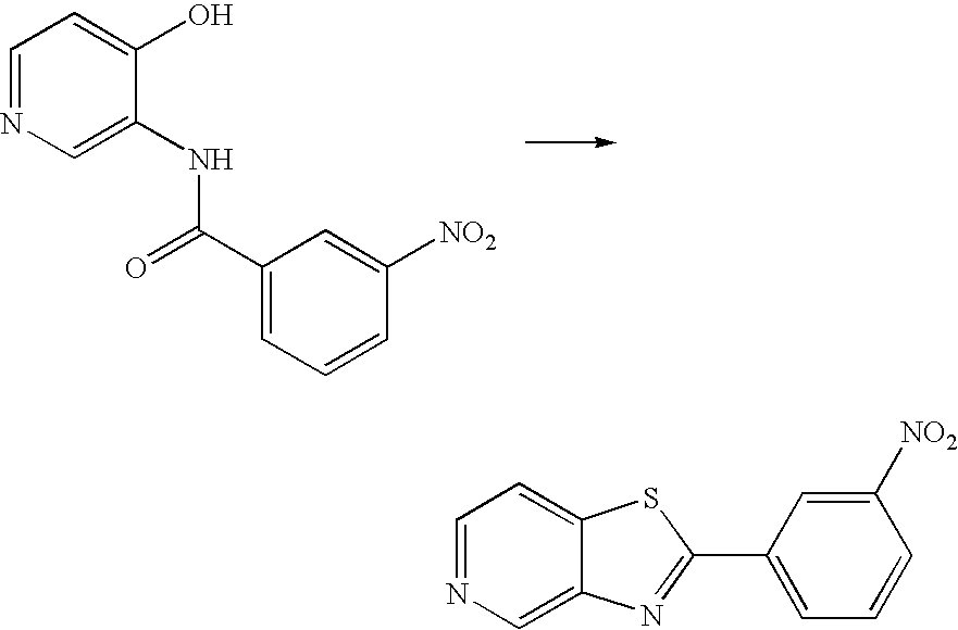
C1=NC=C(NC(=O)C2=CC=CC([NO2])=C2)C(O)=C1.C1=NC=C2C(=C1)SC(C1=CC=CC([NO2])=C1)=N2
